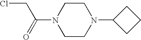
ClCC(N1CCN(C2CCC2)CC1)=O
